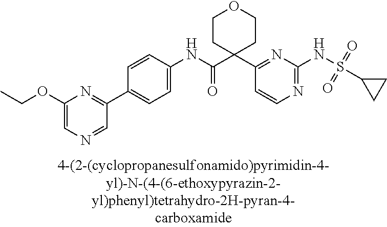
N1=C(NS(=O)(=O)C2CC2)N=C(C2(C(NC3=CC=C(C4=NC(OCC)=CN=C4)C=C3)=O)CCOCC2)C=C1
